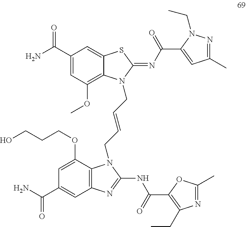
C12=C(C(OCCCO)=CC(C(N)=O)=C1)N(CC=CCN1C3=C(OC)C=C(C(N)=O)C=C3SC1=NC(C1=CC(C)=NN1CC)=O)C(NC(C1=C(CC)N=C(C)O1)=O)=N2
